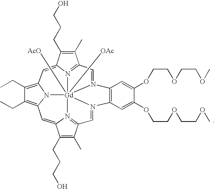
C12=CC3=C(CC)C(CC)=C4C=C5C(CCCO)=C(C)C6=N5[Gd]57([AcO])([OAc])(N1=C(C(C)=C2CCCO)C=N5C1=C(C=C(OCCOCCOC)C(OCCOCCOC)=C1)N7=C6)N43
